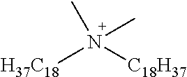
[H37C18]N([C18H37])(C)C
